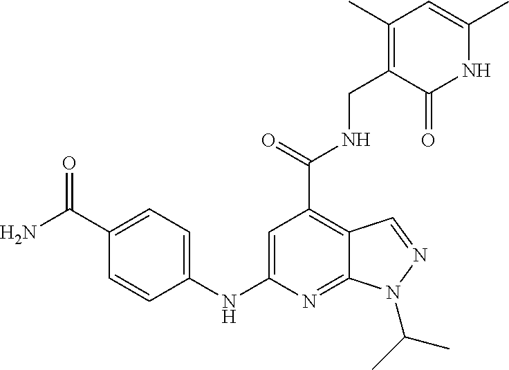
N(C1=CC=C(C(N)=O)C=C1)C1=CC(C(NCC2=C(C)C=C(C)NC2=O)=O)=C2C(=N1)N(C(C)C)N=C2
